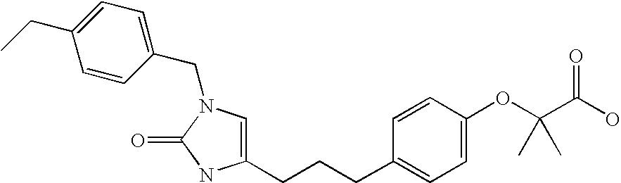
C1(CN2C(=O)NC(CCCC3=CC=C(OC(C(O)=O)(C)C)C=C3)=C2)=CC=C(CC)C=C1
